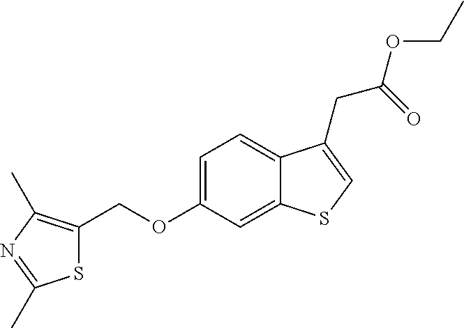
S1C(COC2=CC=C3C(=C2)SC=C3CC(=O)OCC)=C(C)N=C1C
